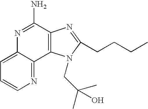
C1=C2C(=NC=C1)C1=C(C(N)=N2)N=C(CCCC)N1CC(C)(C)O
